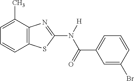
C1=C(C)C2=C(C=C1)SC(N(C(C1=CC=CC(Br)=C1)=O)[H])=N2
